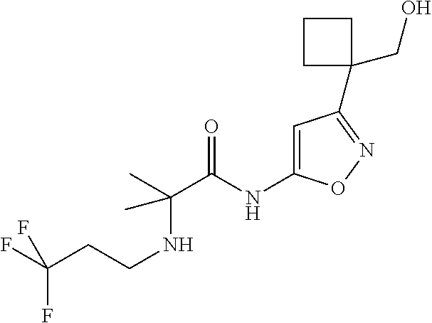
C(C)(C(=O)NC1=CC(C2(CO)CCC2)=NO1)(NCCC(F)(F)F)C
